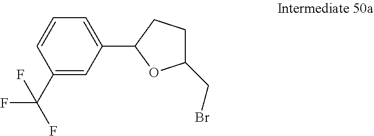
C1=C(C2OC(CBr)CC2)C=C(C(F)(F)F)C=C1
